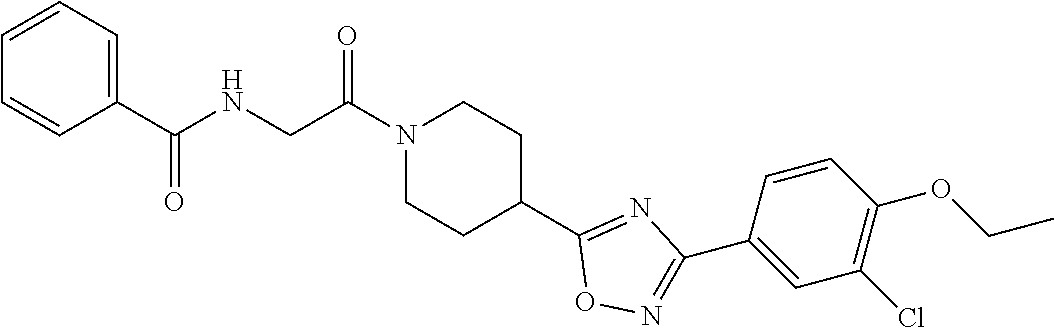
C1=CC=C(C(NCC(N2CCC(C3=NC(C4=CC(Cl)=C(OCC)C=C4)=NO3)CC2)=O)=O)C=C1
